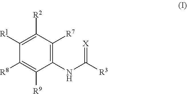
[R8]C1=C([R9])C(NC(=[X])[R3])=C([R7])C([R2])=C1[R]]
